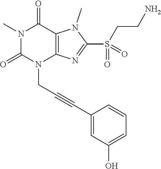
N1(C)C(=O)N(CC#CC2=CC(O)=CC=C2)C2=C(C1=O)N(C)C(S(=O)(CCN)=O)=N2
